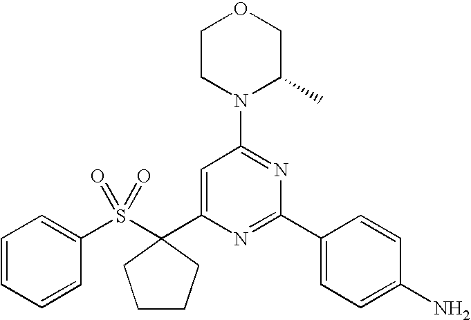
C1(S(C2(C3=CC(N4C(C)COCC4)=NC(C4=CC=C(N)C=C4)=N3)CCCC2)(=O)=O)=CC=CC=C1
